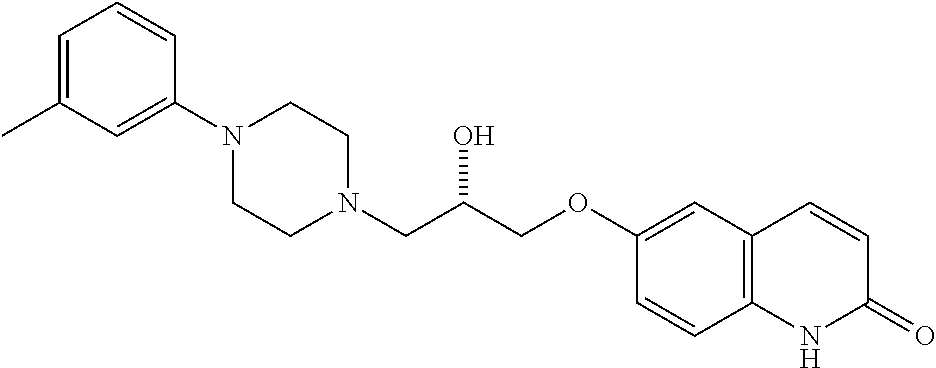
C1=C(C)C=C(N2CCN(CC(COC3=CC4=C(C=C3)NC(=O)C=C4)O)CC2)C=C1
